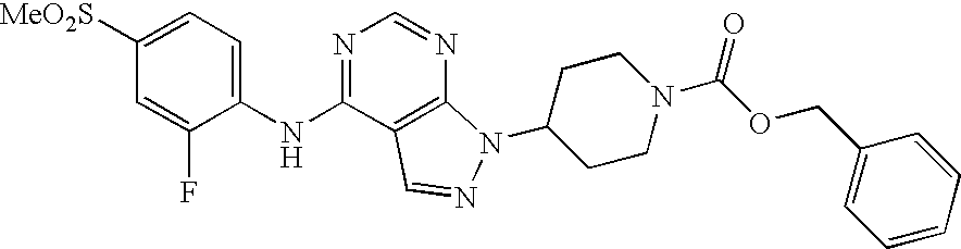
C1([MeO2S])=CC=C(NC2=NC=NC3=C2C=NN3C2CCN(C(OCC3=CC=CC=C3)=O)CC2)C(F)=C1
